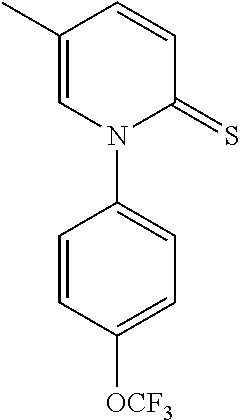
C1=CC(C)=CN(C2=CC=C([OCF3])C=C2)C1=S
